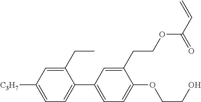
C1(CC)=CC([C3H7])=CC=C1C1=CC=C(OCCO)C(CCOC(C=C)=O)=C1
